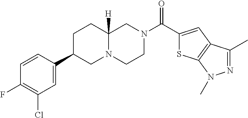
C1(C(N2CCN3C([H])(C2)CCC(C2=CC(Cl)=C(F)C=C2)C3)=O)=CC2=C(S1)N(C)N=C2C
